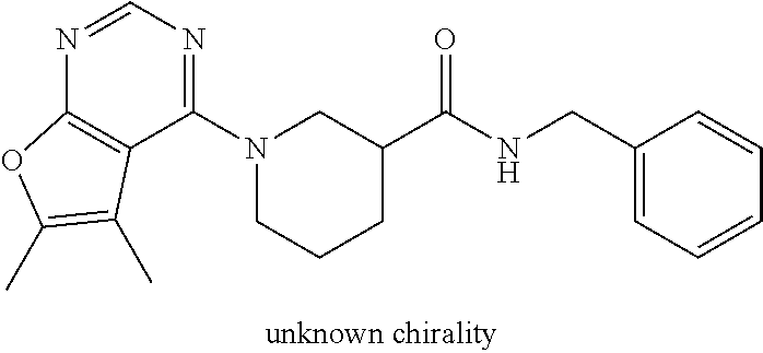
N1=CN=C(N2CCCC(C(NCC3=CC=CC=C3)=O)C2)C2=C1OC(C)=C2C
